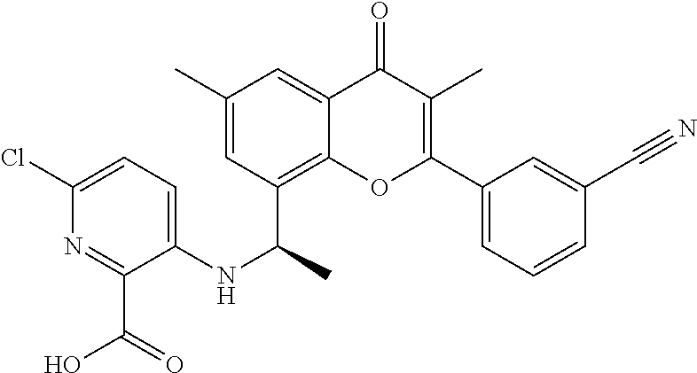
C1=C2C(=O)C(C)=C(C3=CC=CC(C#N)=C3)OC2=C(C(NC2=CC=C(Cl)N=C2C(=O)O)C)C=C1C
